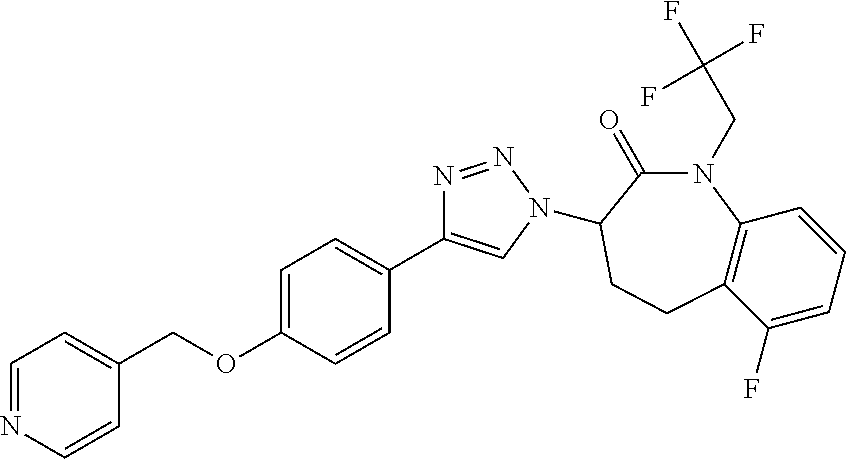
O(C1=CC=C(C2=CN(C3C(=O)N(CC(F)(F)F)C4=C(CC3)C(F)=CC=C4)N=N2)C=C1)CC1=CC=NC=C1
